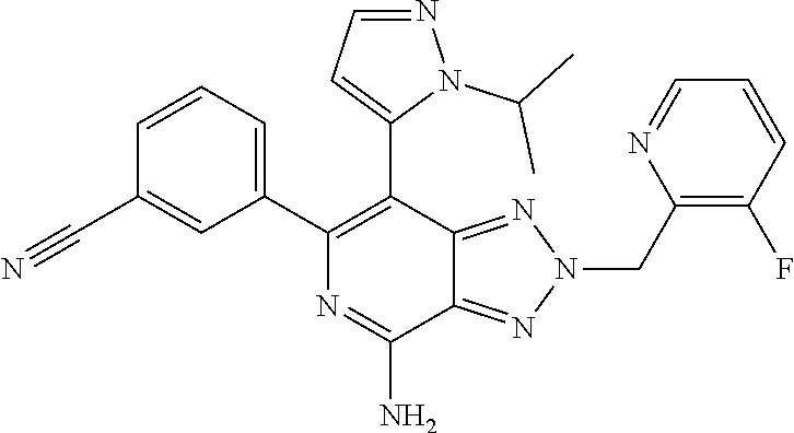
C12=NN(CC3=C(F)C=CC=N3)N=C1C(N)=NC(C1=CC=CC(C#N)=C1)=C2C1=CC=NN1C(C)C
